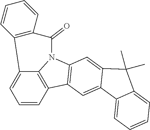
C12=CC=CC3=C1N(C1=C3C=C3C(=C1)C(C)(C)C1=CC=CC=C31)C(=O)C1=C2C=CC=C1
